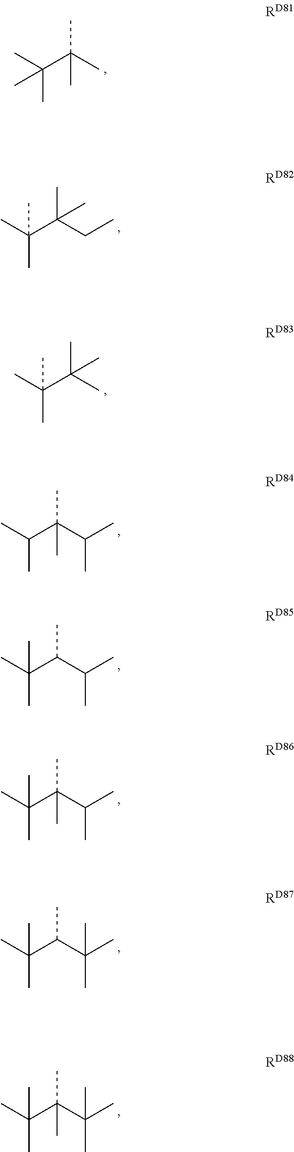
CC(C(C)(C)C)(C)C.C(C(C(C)(C)C)(C)C)C.CC(C(C)(C)C)(C)C.C(C(C(C)C)(C)C)(C)C.C(C(C(C)(C)C)C)(C)C.C(C(C(C)(C)C)(C)C)(C)C.C(C(C(C)(C)C)C)(C)(C)C.C(C(C(C)(C)C)(C)C)(C)(C)C
